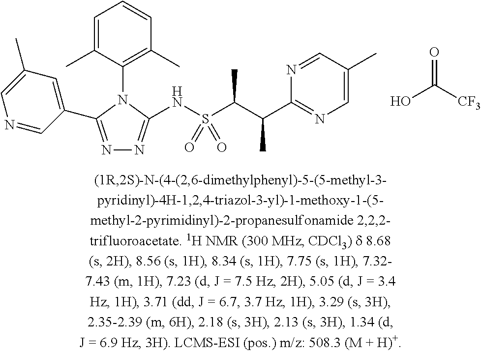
N1=C(C2=CC(C)=CN=C2)N(C2=C(C)C=CC=C2C)C(NS(C(C(C2=NC=C(C)C=N2)C)C)(=O)=O)=N1.OC([CF3])=O
